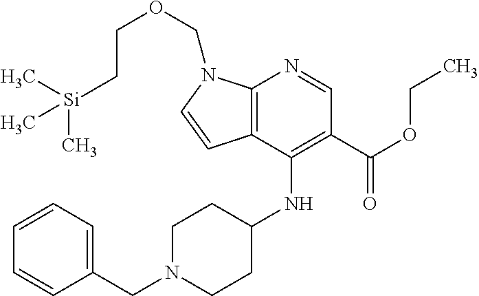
C12=C(C(NC3CCN(CC4=CC=CC=C4)CC3)=C(C(OCC)=O)C=N1)C=CN2COCC[Si](C)(C)C
